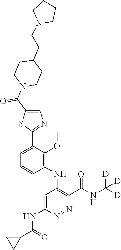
C1=C(C2=NC=C(C(N3CCC(CCN4CCCC4)CC3)=O)S2)C(OC)=C(NC2=C(C(NC([D])([D])[D])=O)N=NC(NC(C3CC3)=O)=C2)C=C1
